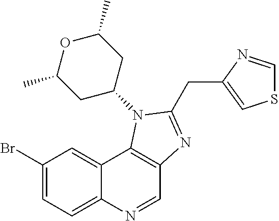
C1(Br)=CC=C2C(=C1)C1=C(C=N2)N=C(CC2=CSC=N2)N1C1CC(C)OC(C)C1
